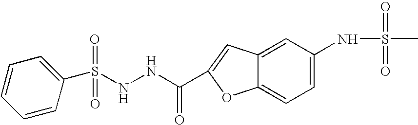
N(NC(=O)C1=CC2=CC(NS(C)(=O)=O)=CC=C2O1)S(C1=CC=CC=C1)(=O)=O
